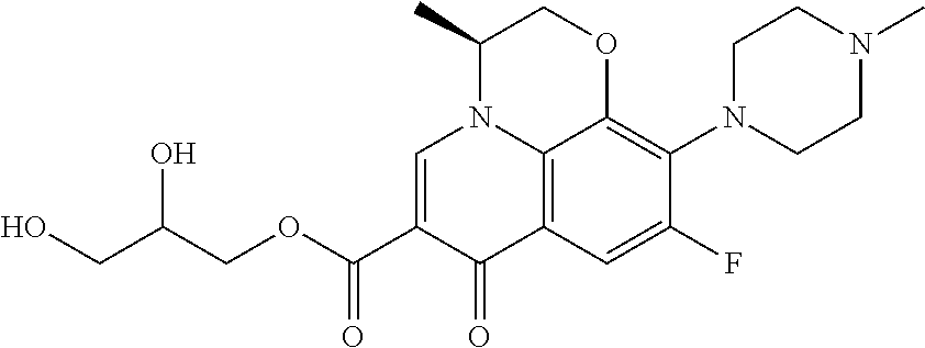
C(COC(C1=CN2C3=C(C1=O)C=C(F)C(N1CCN(C)CC1)=C3OCC2C)=O)(CO)O
